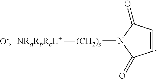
C1=CC(=O)N([(CH2)s][NRaRbRcH+])C1=O
